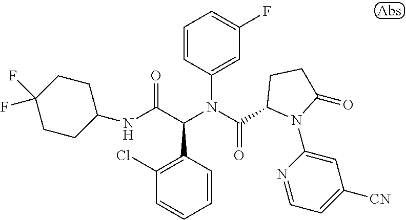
C1=CC(C(C(NC2CCC(F)(F)CC2)=O)N(C(=O)C2N(C3=CC([CN])=CC=N3)C(=O)CC2)C2=CC(F)=CC=C2)=C(Cl)C=C1
